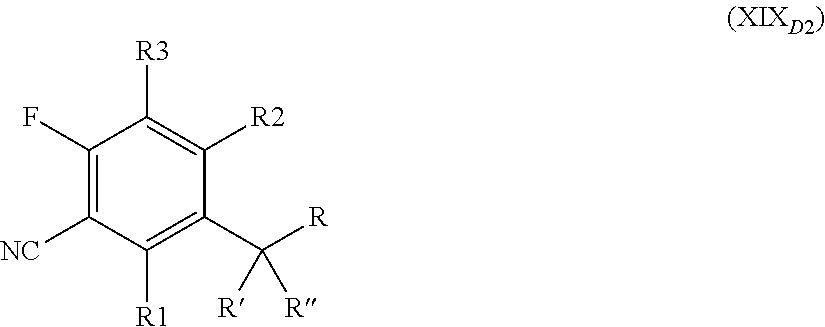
C1(F)=C([NC])C([R1])=C(C([R])([R])[R])C([R2])=C1[R3]
